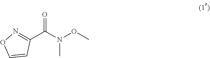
N1=C(C(N(OC)C)=O)C=CO1
